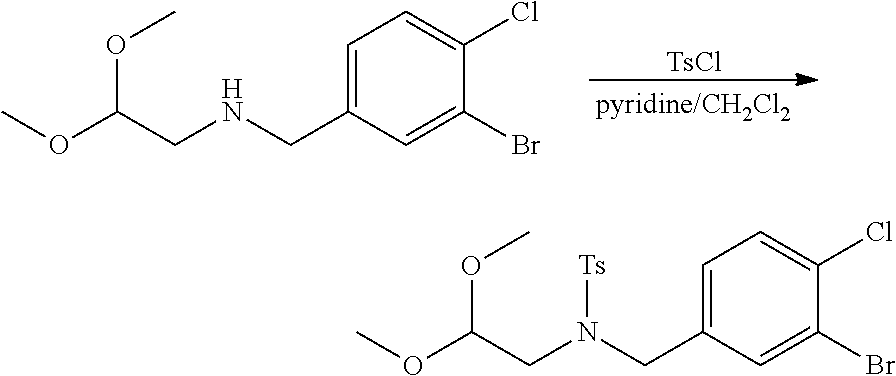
C1=C(CNCC(OC)OC)C=C(Br)C(Cl)=C1.[TsCl].C1=C(CN(CC(OC)OC)[Ts])C=C(Br)C(Cl)=C1
